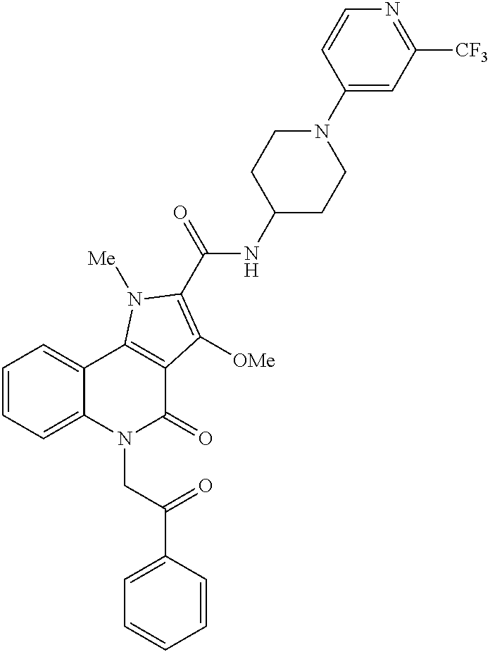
C1=CC=CC(C(=O)CN2C(=O)C3=C(C4=CC=CC=C24)N([Me])C(C(=O)NC2CCN(C4=CC([CF3])=NC=C4)CC2)=C3[OMe])=C1
